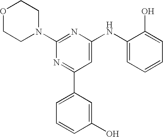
C1(N2CCOCC2)=NC(NC2=CC=CC=C2O)=CC(C2=CC=CC(O)=C2)=N1
